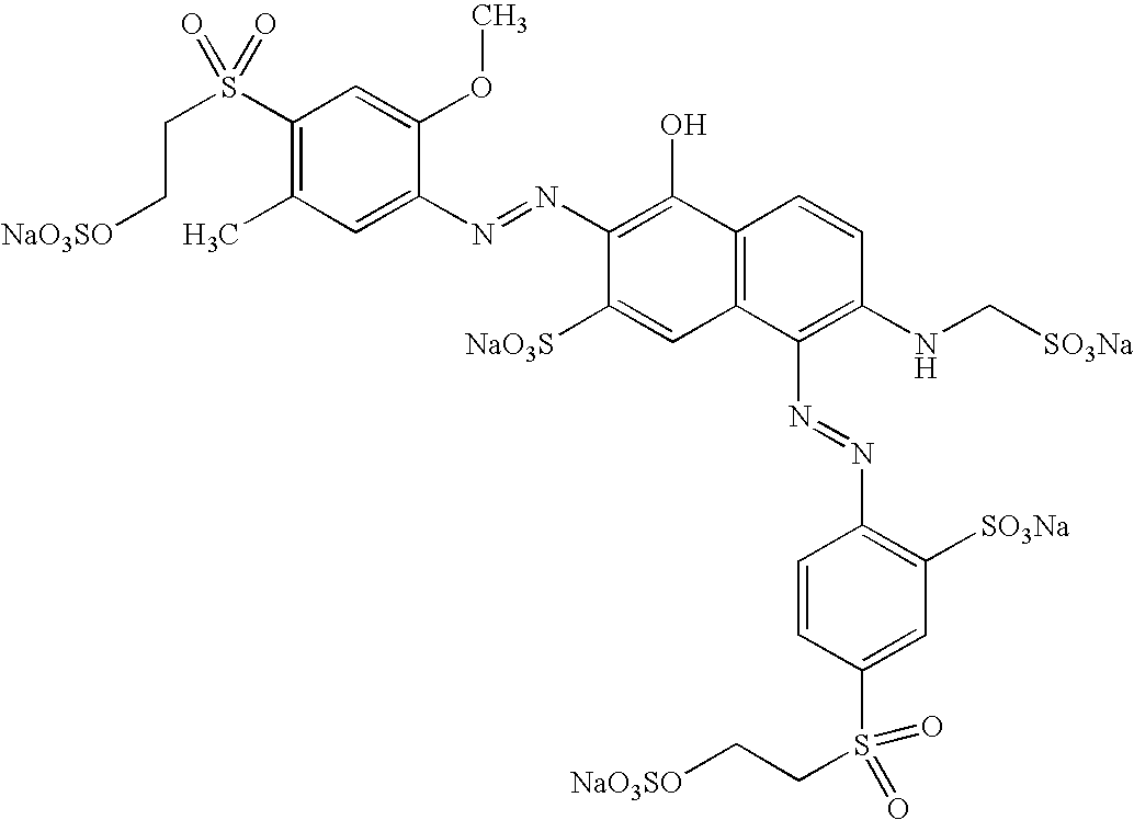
C1(S(CC[NaO3SO])(=O)=O)=C(C)C=C(N=NC2=C(O)C3=C(C=C2[NaO3S])C(N=NC2=C([SO3Na])C=C(S(CC[NaO3SO])(=O)=O)C=C2)=C(NC[SO3Na])C=C3)C(OC)=C1
